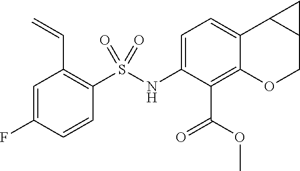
C1=C(F)C=CC(S(NC2=CC=C3C(=C2C(OC)=O)OCC2C3C2)(=O)=O)=C1C=C
